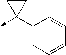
C1(C2(->C)CC2)=CC=CC=C1
